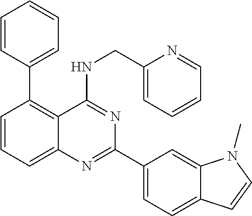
C1=CC=CC=C1C1=C2C(=CC=C1)N=C(C1=CC=C3C(=C1)N(C)C=C3)N=C2NCC1=CC=CC=N1
